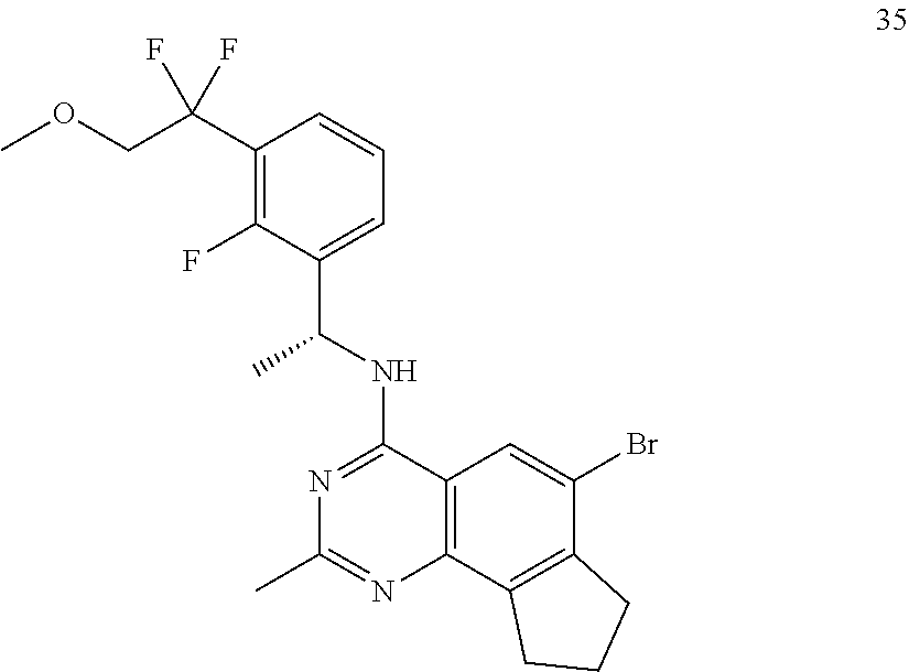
N1=C(NC(C2=CC=CC(C(COC)(F)F)=C2F)C)C2=C(N=C1C)C1=C(C(Br)=C2)CCC1
